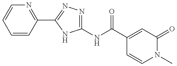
C1(NC(=O)C2=CC(=O)N(C)C=C2)=NN=C(C2=NC=CC=C2)N1
